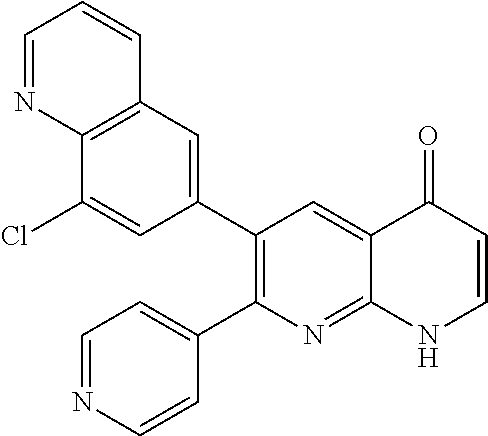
C12=C(C=C(C3=C(C4=CC=NC=C4)N=C4C(=C3)C(=O)C=CN4)C=C1Cl)C=CC=N2
